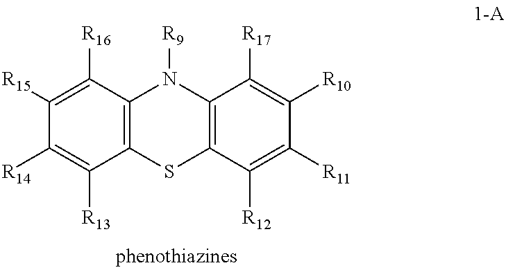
C1([R15])=C([R16])C2=C(C([R13])=C1[R14])SC1=C(N2[R9])C([R17])=C([R10])C([R11])=C1[R12]
